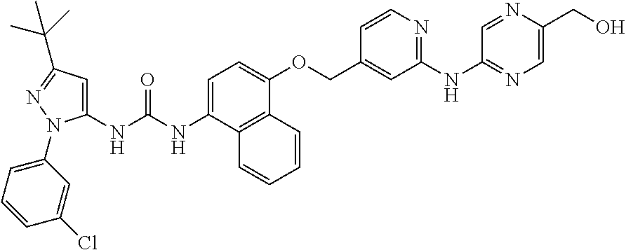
C1=C(NC(NC2=CC(C(C)(C)C)=NN2C2=CC=CC(Cl)=C2)=O)C2=C(C(OCC3=CC(NC4=NC=C(CO)N=C4)=NC=C3)=C1)C=CC=C2
